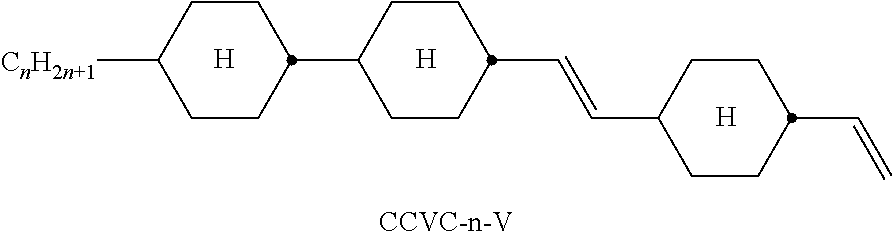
[H].[H].[H].C1CC(C2CCC(C=CC3CCC(C=C)CC3)CC2)CCC1[CnH2n+1]
